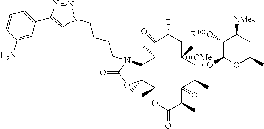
C1(C2=CN(CCCCN3C4C(C)(OC3=O)C(CC)OC(=O)C(C)C(=O)C(C)C(OC3OC(C)CC([NMe2])C3[R100O])C([OMe])(C)CC(C)C(=O)C4C)N=N2)=CC=CC(N)=C1
